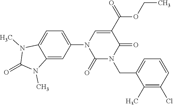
C1(N2C(=O)N(CC3=CC=CC(Cl)=C3C)C(=O)C(C(OCC)=O)=C2)=CC=C2C(=C1)N(C)C(=O)N2C
